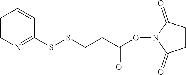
C1=CN=C(SSCCC(ON2C(=O)CCC2=O)=O)C=C1
